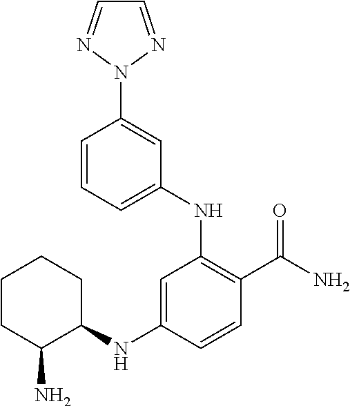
C1(NC2CCCCC2N)=CC(NC2=CC=CC(N3N=CC=N3)=C2)=C(C(N)=O)C=C1
